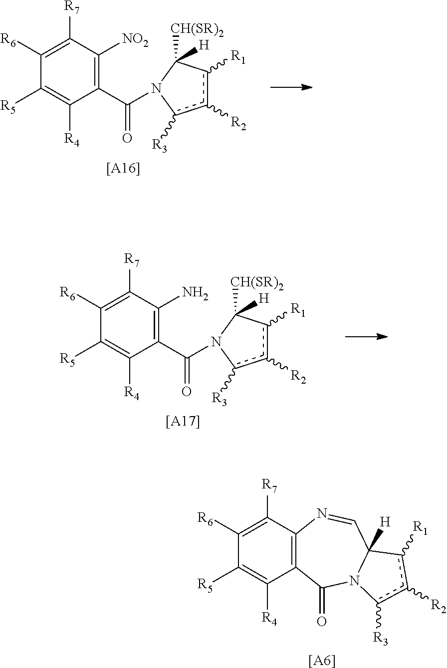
[[A16]].C1(C(=O)N2C([CH(SR)2])([H])c([R1])c([R2])c2[R3])=C([NO2])C([R7])=C([R6])C([R5])=C1[R4].[[A6]].C12=C(C([R7])=C([R6])C([R5])=C1[R4])N=CC1([H])N(C2=O)c([R3])c([R2])c1[R1].[[A17]].C1(C(=O)N2C([CH(SR)2])([H])c([R1])c([R2])c2[R3])=C(N)C([R7])=C([R6])C([R5])=C1[R4]
